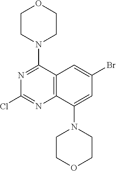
C12=C(C(N3CCOCC3)=CC(Br)=C1)N=C(Cl)N=C2N1CCOCC1
